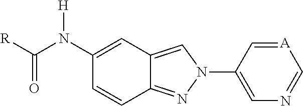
C12=NN(C3=CN=C[A]=C3)C=C1C=C(N(C([R])=O)[H])C=C2
